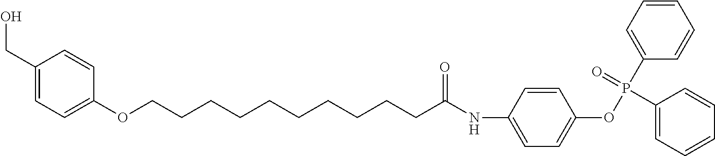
C1=C(P(C2=CC=CC=C2)(=O)OC2=CC=C(NC(CCCCCCCCCCOC3=CC=C(CO)C=C3)=O)C=C2)C=CC=C1
